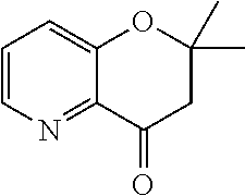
C12=CC=CN=C1C(=O)CC(C)(C)O2
